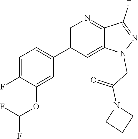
C1(C2=CN=C3C(=C2)N(CC(=O)N2CCC2)N=C3F)=CC=C(F)C(OC(F)F)=C1
